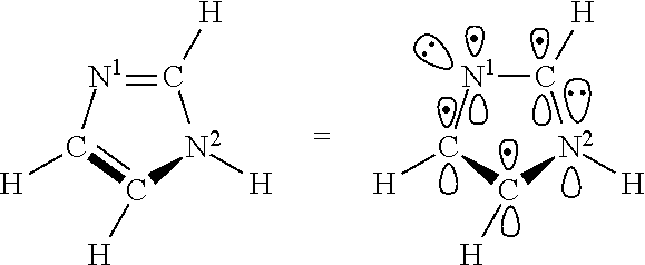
C1([H])[N1]C([H])C([H])[N2]1[H].C1([H])=[N1]C([H])=C([H])[N2]1[H]
